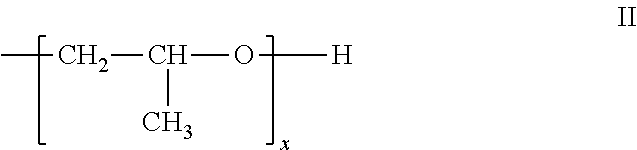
C(C)(CC)O[H]
